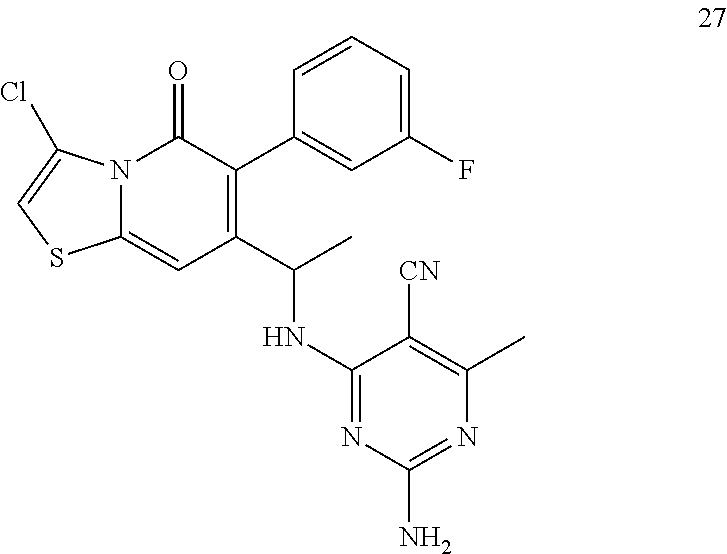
C1(C(C)NC2=NC(N)=NC(C)=C2[CN])=C(C2=CC(F)=CC=C2)C(=O)N2C(=C1)SC=C2Cl
